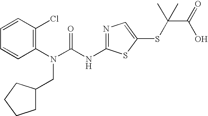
C1=CC(Cl)=C(N(C(NC2=NC=C(SC(C(O)=O)(C)C)S2)=O)CC2CCCC2)C=C1
